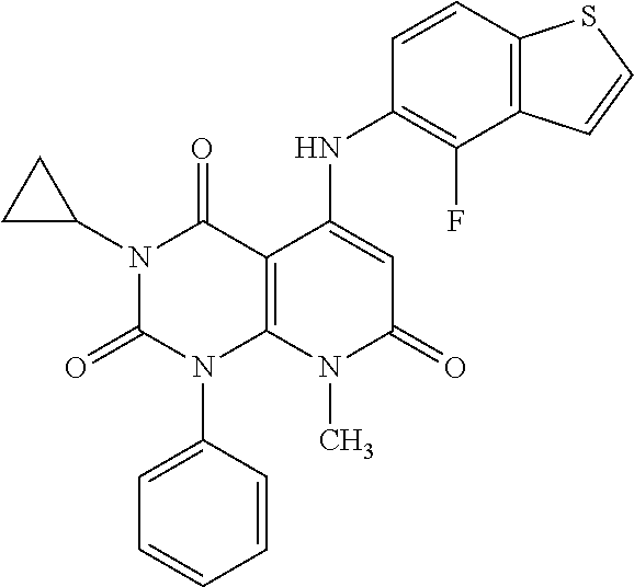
N1(C2CC2)C(=O)N(C2=CC=CC=C2)C2=C(C1=O)C(NC1=C(F)C3=C(C=C1)SC=C3)=CC(=O)N2C
